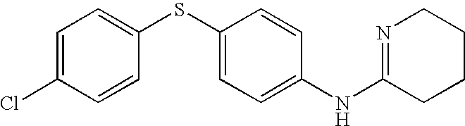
C1=C(Cl)C=CC(SC2=CC=C(NC3=NCCCC3)C=C2)=C1
